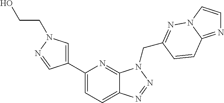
C1(C2=CN(CCO)N=C2)=CC=C2C(=N1)N(CC1=NN3C=CN=C3C=C1)N=N2
